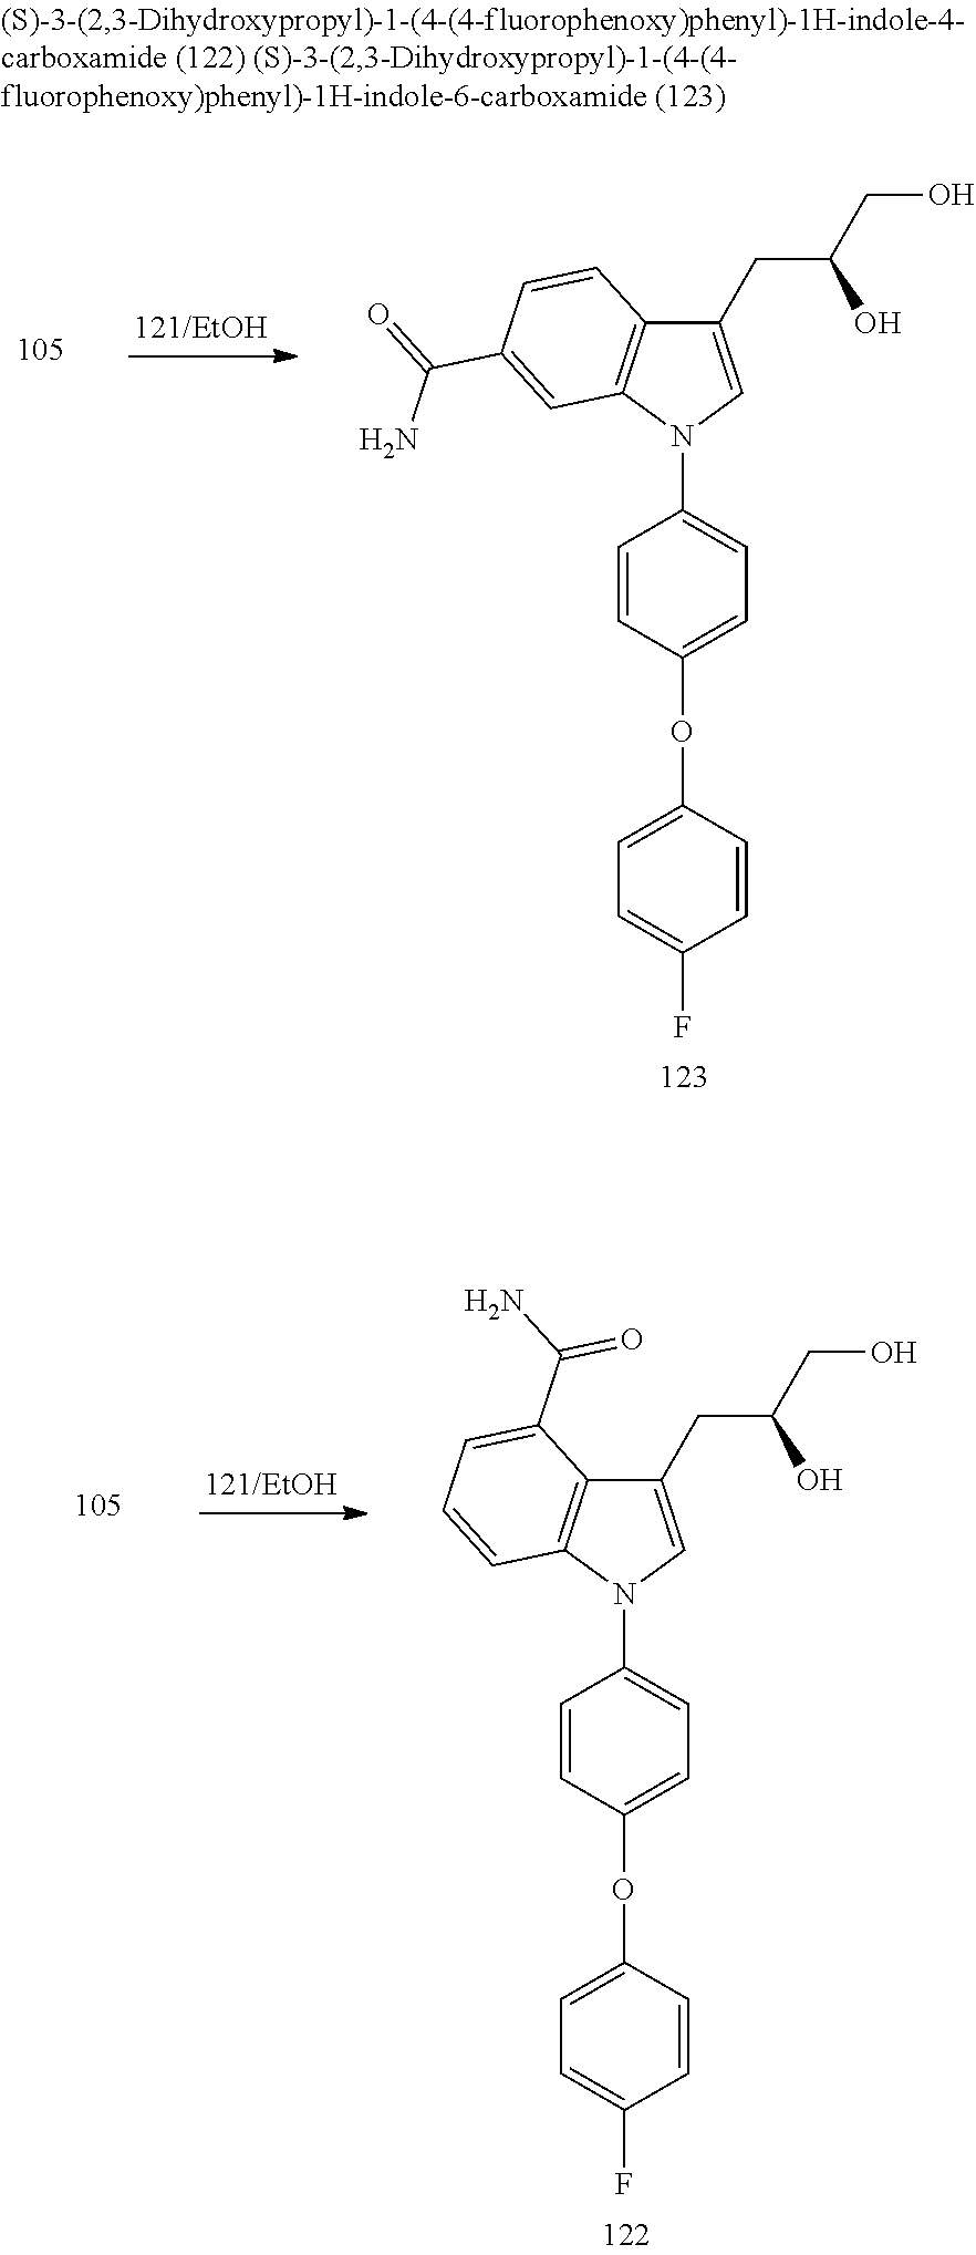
C1(CC(CO)O)=CN(C2=CC=C(OC3=CC=C(F)C=C3)C=C2)C2=C1C=CC(C(=O)N)=C2.C1(CC(CO)O)=CN(C2=CC=C(OC3=CC=C(F)C=C3)C=C2)C2=C1C(C(N)=O)=CC=C2
